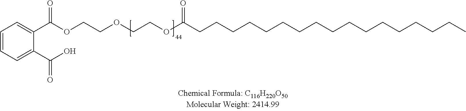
CCCCCCCCCCCCCCCCCC(OCCOCCOC(C1=CC=CC=C1C(O)=O)=O)=O
